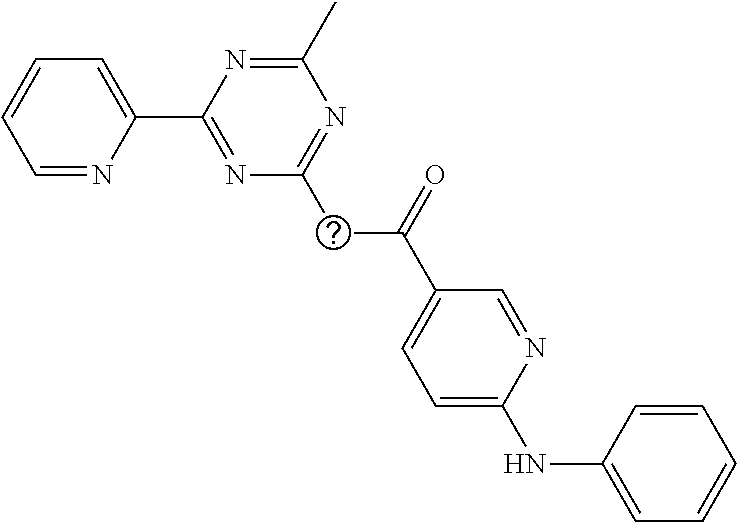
C1=NC(C2=NC(CC(=O)C3=CC=C(NC4=CC=CC=C4)N=C3)=NC(C)=N2)=CC=C1
